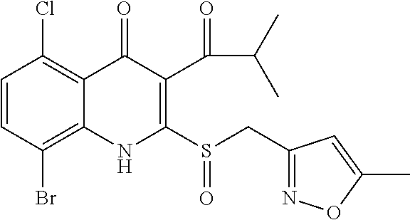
C1=CC(Br)=C2C(=C1Cl)C(=O)C(C(=O)C(C)C)=C(S(CC1=NOC(C)=C1)=O)N2
